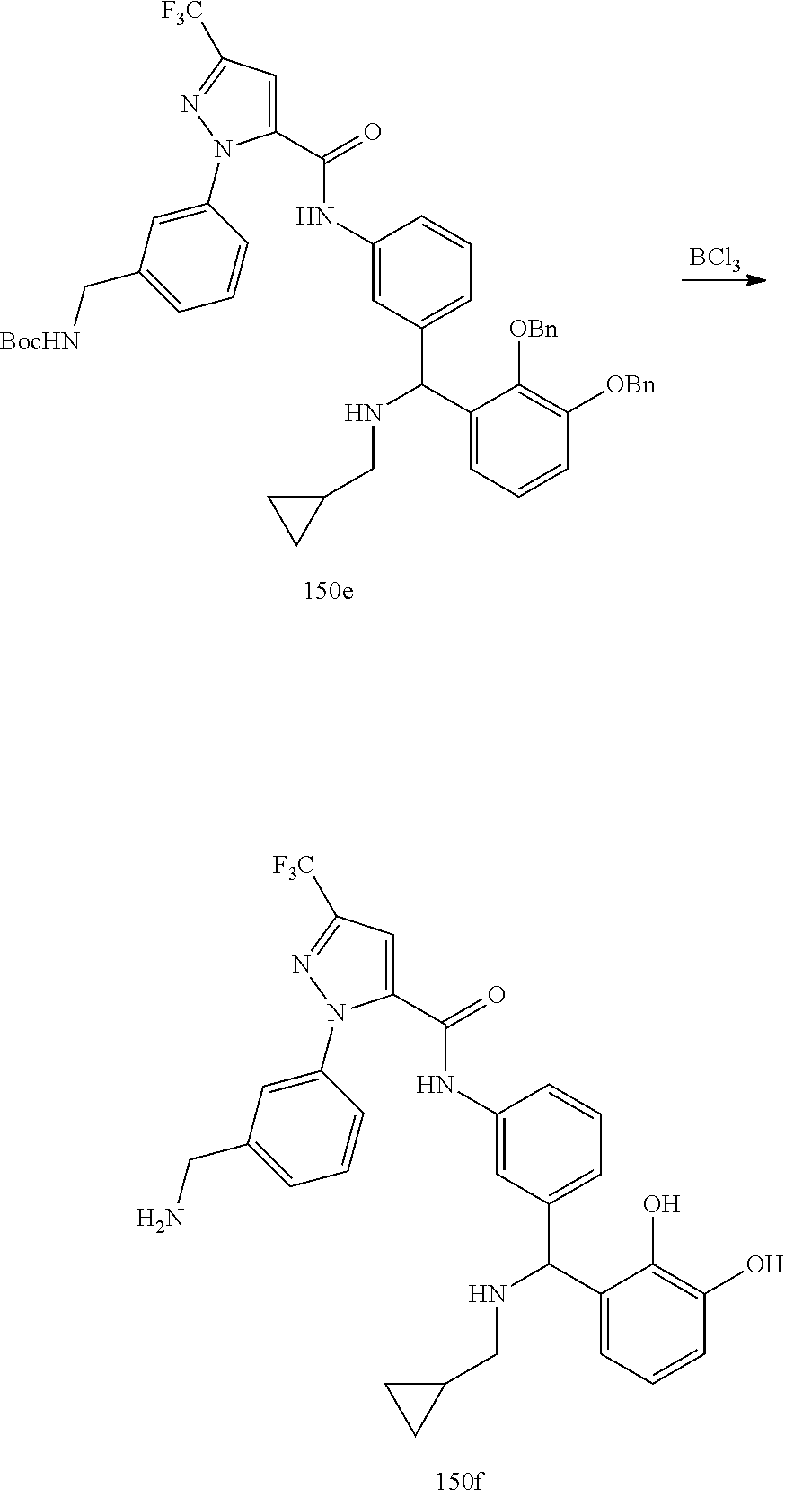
C1(C(=O)NC2=CC(C(C3=CC=CC(O)=C3O)NCC3CC3)=CC=C2)=CC([F3C])=NN1C1=CC(CN)=CC=C1.C1(C(=O)NC2=CC(C(C3=CC=CC([OBn])=C3[OBn])NCC3CC3)=CC=C2)=CC([F3C])=NN1C1=CC(C[BocHN])=CC=C1.[BCl3]
